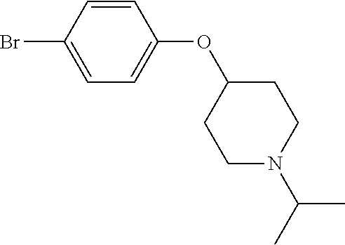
BrC1=CC=C(OC2CCN(C(C)C)CC2)C=C1
